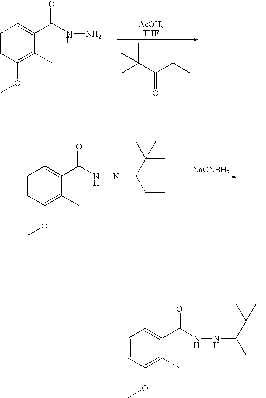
C1=CC(OC)=C(C)C(C(NN)=O)=C1.C(C(=O)CC)(C)(C)C.C1=CC(OC)=C(C)C(C(NN=C(C(C)(C)C)CC)=O)=C1.[NaCNBH3].C1=CC(OC)=C(C)C(C(NNC(C(C)(C)C)CC)=O)=C1
